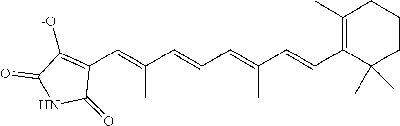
C1(C=C(C=CC=C(C=CC2=C(C)CCCC2(C)C)C)C)=C([-O])C(=O)NC1=O
